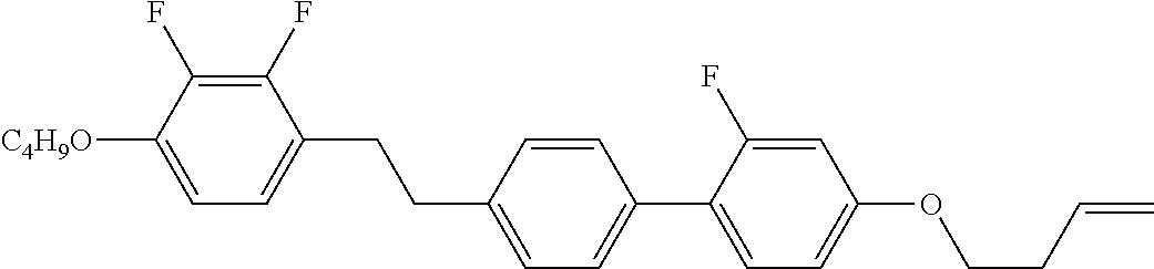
C1(F)=C(F)C([C4H9O])=CC=C1CCC1=CC=C(C2=CC=C(OCCC=C)C=C2F)C=C1
